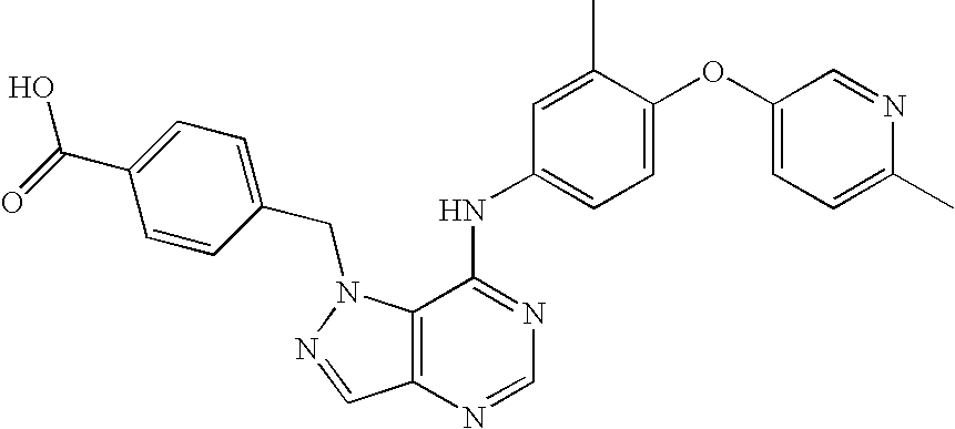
C12=C(N(CC3=CC=C(C(=O)O)C=C3)N=C1)C(NC1=CC=C(OC3=CC=C(C)N=C3)C(C)=C1)=NC=N2
